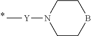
C[Y]N1CCBCC1
